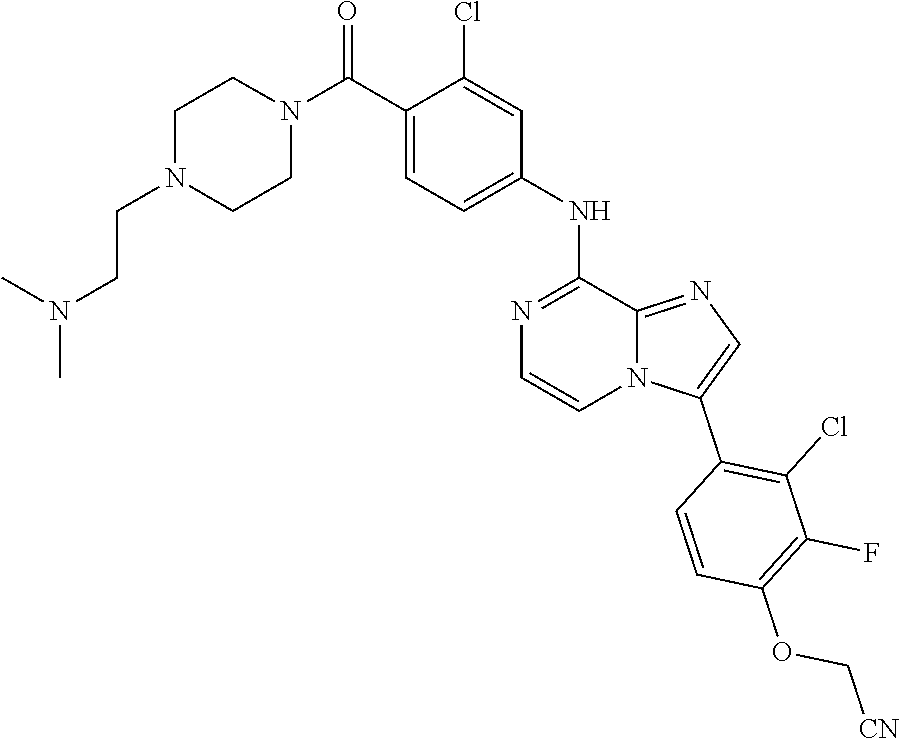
C1(NC2=CC=C(C(N3CCN(CCN(C)C)CC3)=O)C(Cl)=C2)=NC=CN2C1=NC=C2C1=C(Cl)C(F)=C(OC[CN])C=C1
